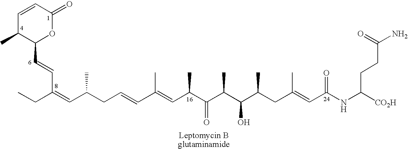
C1=CC(=O)OC(C=CC(CC)=CC(CC=CC(=CC(C(C(C(C(CC(=CC(NC([CO2H])CCC(N)=O)=O)C)C)O)C)=O)C)C)C)C1C
